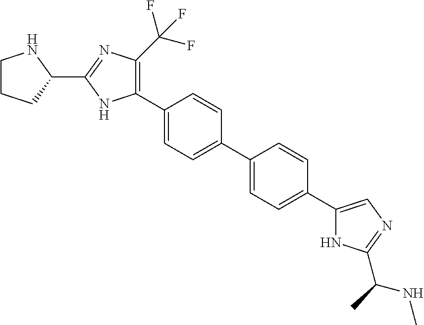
C1(C2=C(C(F)(F)F)N=C(C3NCCC3)N2)=CC=C(C2=CC=C(C3=CN=C(C(C)NC)N3)C=C2)C=C1
